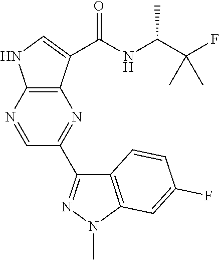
C1=NC2=C(N=C1C1=NN(C)C3=C1C=CC(F)=C3)C(C(NC(C(F)(C)C)C)=O)=CN2
